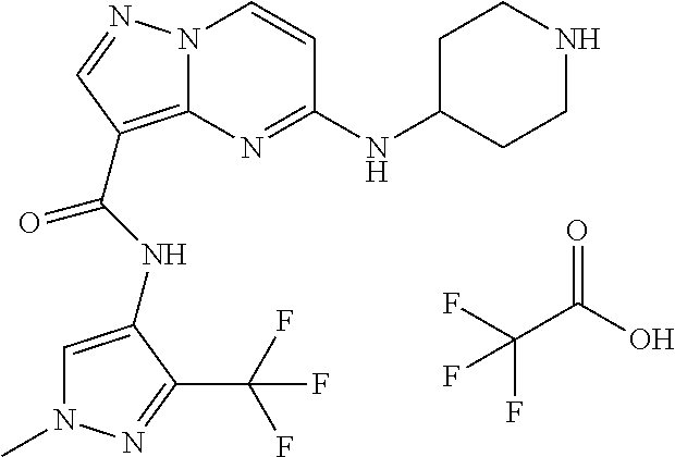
N(C(=O)C1=C2N(N=C1)C=CC(NC1CCNCC1)=N2)C1=CN(C)N=C1C(F)(F)F.FC(C(O)=O)(F)F
